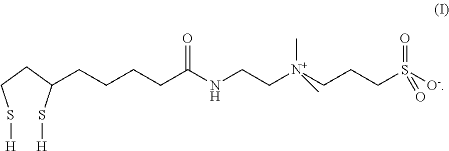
C(CCS[H])(CCCCC(NCC[N+](C)(C)CCCS([O-])(=O)=O)=O)S[H]
